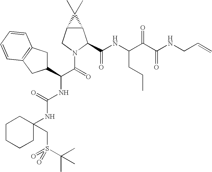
C12C(CN(C(=O)C(C3CC4=C(C3)C=CC=C4)NC(NC3(CS(=O)(C(C)(C)C)=O)CCCCC3)=O)C1C(NC(C(C(NCC=C)=O)=O)CCC)=O)C2(C)C
